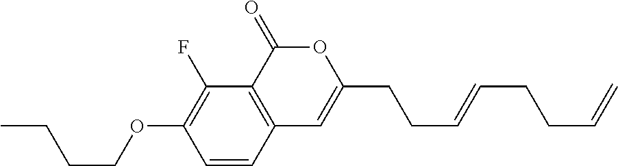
C1=CC2=C(C(F)=C1OCCCC)C(=O)OC(CCC=CCCC=C)=C2
